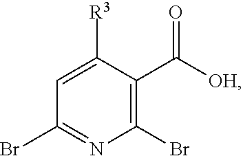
C1=C([R3])C(C(=O)[OH])=C(Br)N=C1Br
